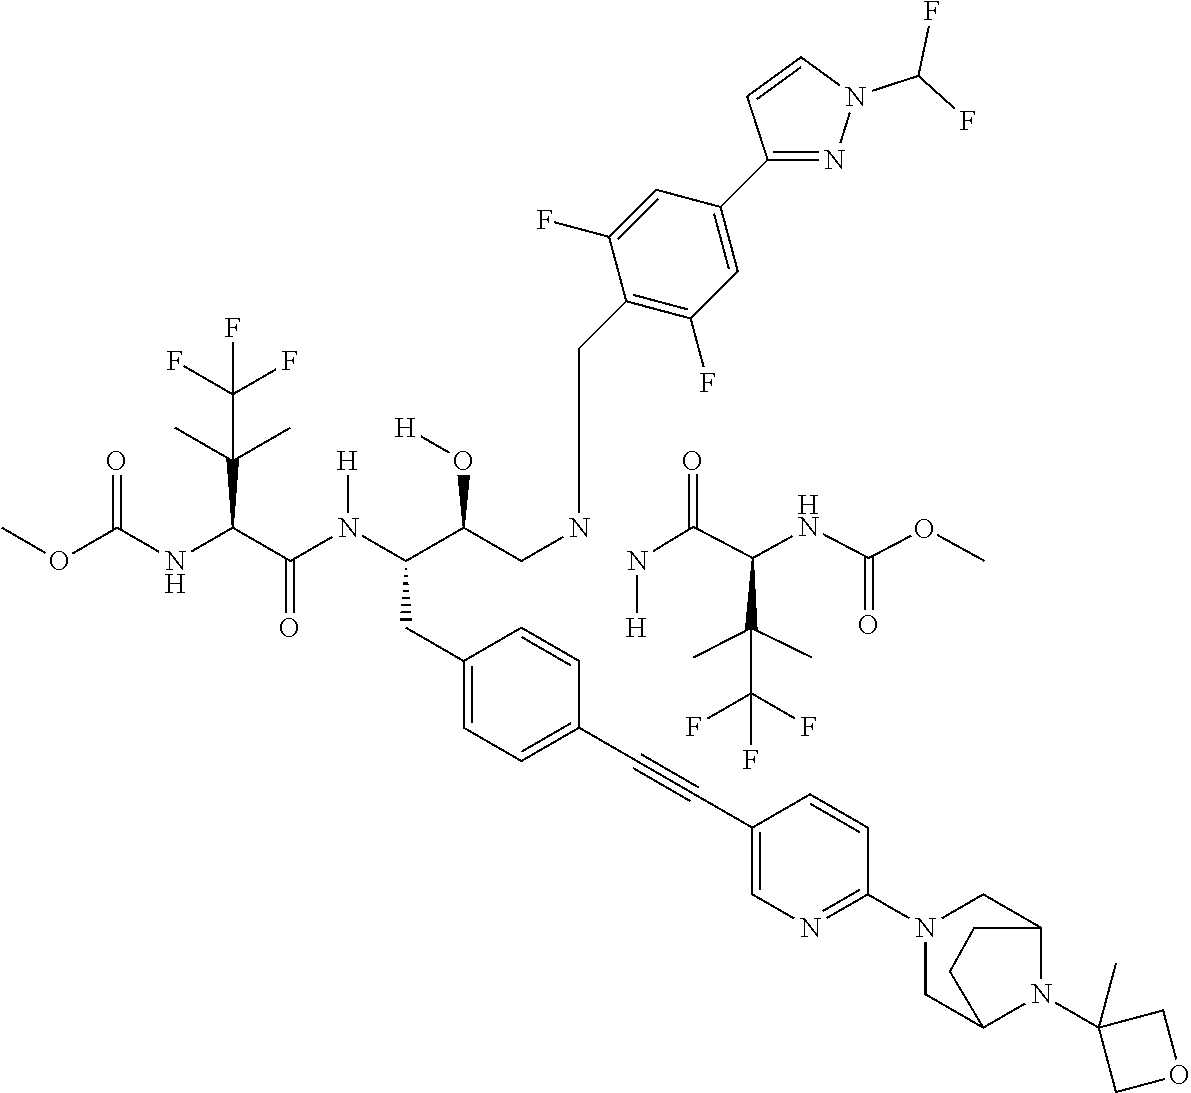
C1(CC(N(C(C(C(C)(C)C(F)(F)F)NC(OC)=O)=O)[H])C(CNCC2=C(F)C=C(C3=NN(C(F)F)C=C3)C=C2F)O[H])=CC=C(C#CC2=CN=C(N3CC4N(C5(C)COC5)C(C3)CC4)C=C2)C=C1.C(C(F)(F)F)(C)(C(C(=O)N[H])NC(=O)OC)C
